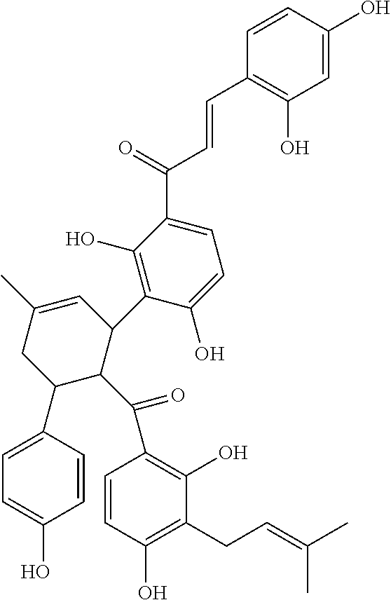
C1(C2C(C(=O)C3=C(O)C(CC=C(C)C)=C(O)C=C3)C(C3=C(O)C(C(=O)C=CC4=C(O)C=C(O)C=C4)=CC=C3O)C=C(C)C2)=CC=C(O)C=C1
